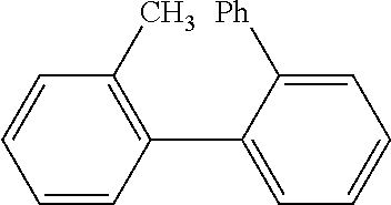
C1=C([Ph])C(C2=C(C)C=CC=C2)=CC=C1
